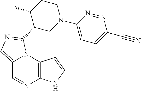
C12=CN=C(C3CN(C4=CC=C(C#N)N=N4)CCC3C)N1C1=C(N=C2)NC=C1
